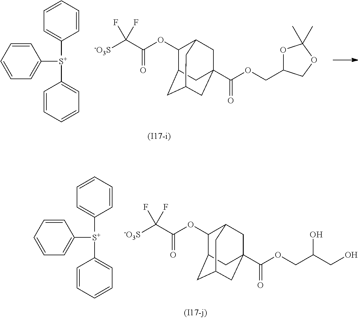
C1=CC=CC([S+](C2=CC=CC=C2)C2=CC=CC=C2)=C1.[-O3S]C(C(OC1C2CC3CC(C(OCC4OC(C)(C)OC4)=O)(CC1C3)C2)=O)(F)F.C1=CC=CC([S+](C2=CC=CC=C2)C2=CC=CC=C2)=C1.[-O3S]C(C(OC1C2CC3CC(C(OCC(CO)O)=O)(CC1C3)C2)=O)(F)F
